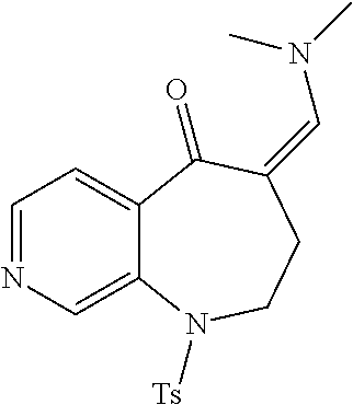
C1=NC=C2C(=C1)C(=O)C(=CN(C)C)CCN2[Ts]
